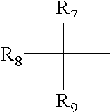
[R8]C(C)([R7])[R9]
